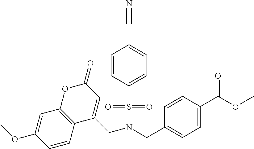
N(CC1=CC=C(C(=O)OC)C=C1)(S(=O)(=O)C1=CC=C(C#N)C=C1)CC1=CC(=O)OC2=C1C=CC(OC)=C2
